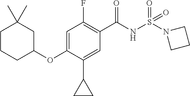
C1=C(OC2CC(C)(C)CCC2)C(C2CC2)=CC(C(NS(=O)(=O)N2CCC2)=O)=C1F
